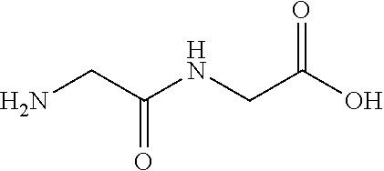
O=C(O)CNC(CN)=O
